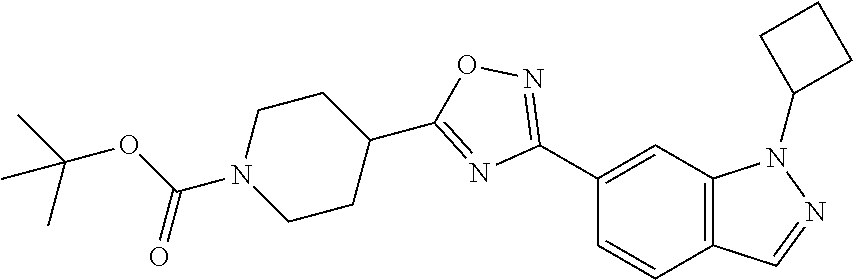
C1(C2=NOC(C3CCN(C(OC(C)(C)C)=O)CC3)=N2)=CC2=C(C=C1)C=NN2C1CCC1
